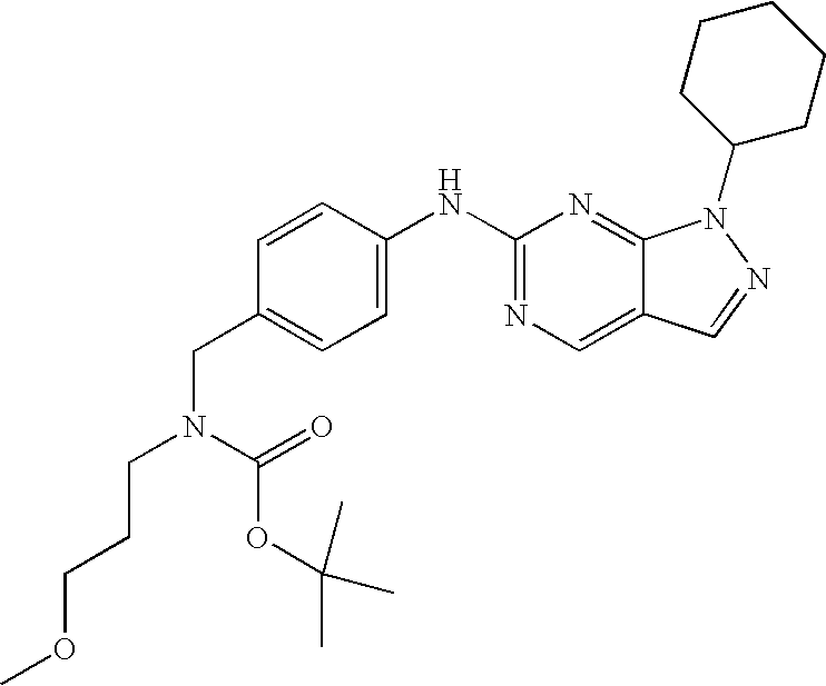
C1=C(NC2=NC=C3C(=N2)N(C2CCCCC2)N=C3)C=CC(CN(CCCOC)C(=O)OC(C)(C)C)=C1
